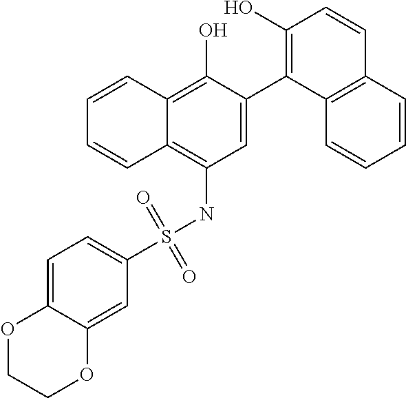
C1=C(C2=C(O)C=CC3=C2C=CC=C3)C(O)=C2C(=C1NS(C1=CC=C3C(=C1)OCCO3)(=O)=O)C=CC=C2
